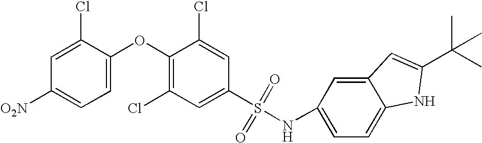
O(C1=C(Cl)C=C(S(NC2=CC=C3C(=C2)C=C(C(C)(C)C)N3)(=O)=O)C=C1Cl)C1=CC=C([O2N])C=C1Cl
